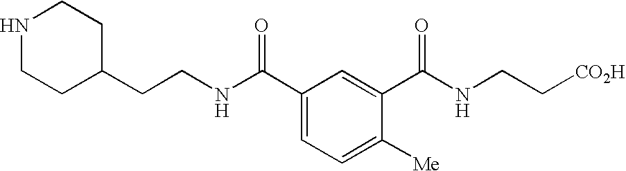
C(CC1CCNCC1)NC(C1=CC=C([Me])C(C(NCC[CO2H])=O)=C1)=O
